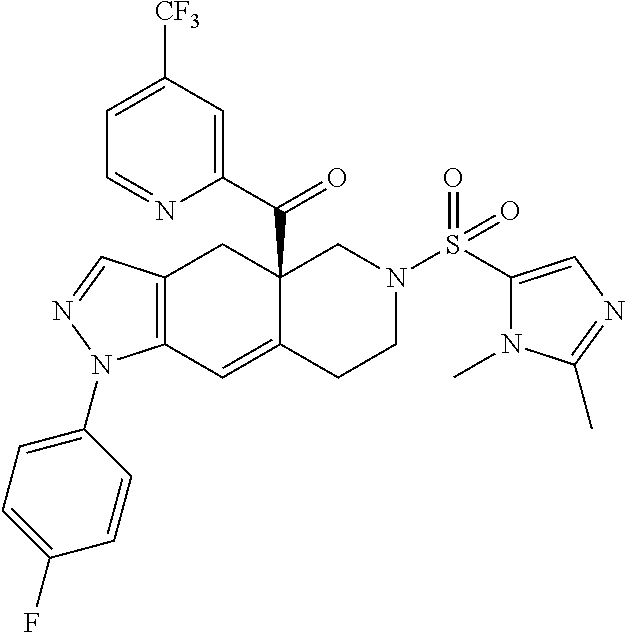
C12=C(C=C3C(C(C4=CC([CF3])=CC=N4)=O)(C1)CN(S(C1=CN=C(C)N1C)(=O)=O)CC3)N(C1=CC=C(F)C=C1)N=C2
